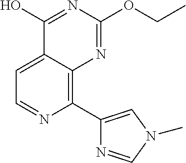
C1=C2C(=C(C3=CN(C)C=N3)N=C1)N=C(OCC)N=C2O
